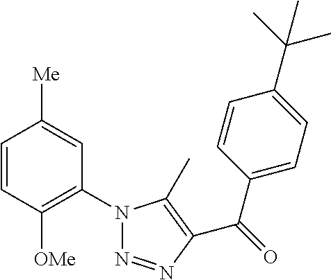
C1=CC([OMe])=C(N2N=NC(C(=O)C3=CC=C(C(C)(C)C)C=C3)=C2C)C=C1[Me]
